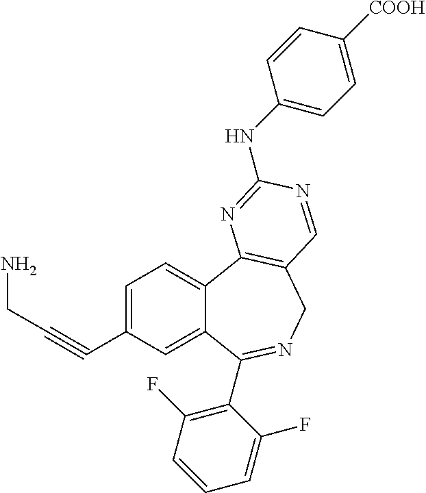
C1=C(C#CCN)C=C2C(=C1)C1=C(CN=C2C2=C(F)C=CC=C2F)C=NC(NC2=CC=C([COOH])C=C2)=N1
